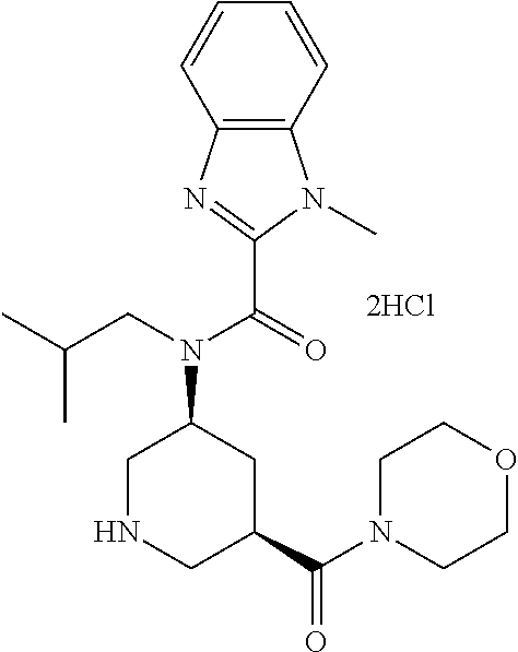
C12=C(C=CC=C1)N(C)C(C(=O)N(CC(C)C)C1CNCC(C(N3CCOCC3)=O)C1)=N2
